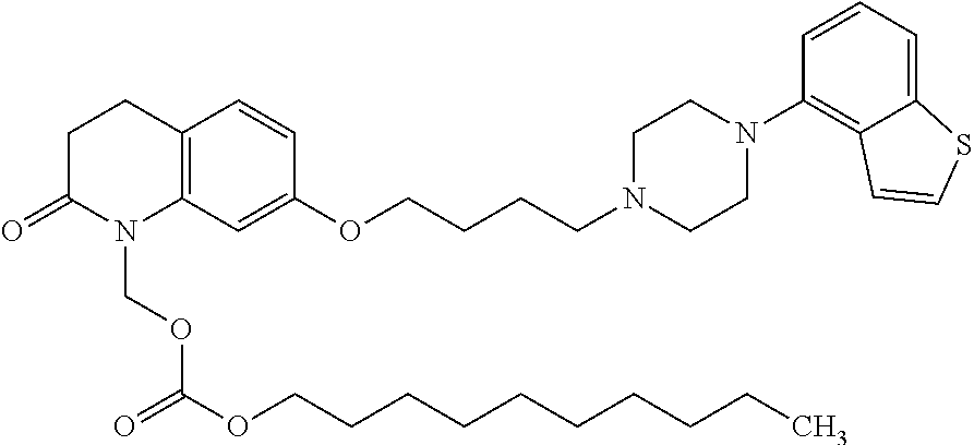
C12=C(C=C(OCCCCN3CCN(C4=C5C(=CC=C4)SC=C5)CC3)C=C1)N(COC(OCCCCCCCCCC)=O)C(=O)CC2
